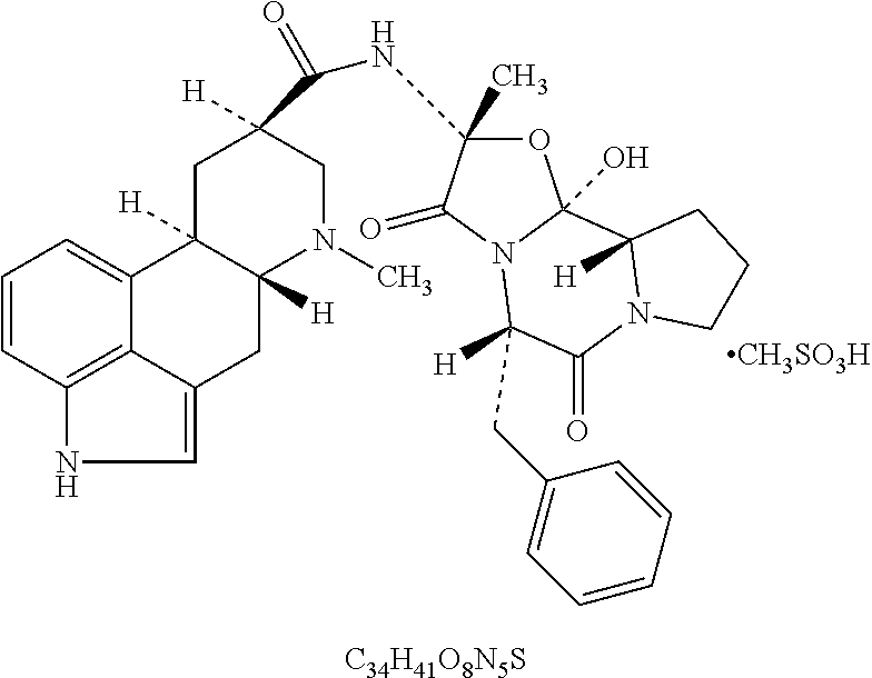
C1=CC2=C3C(=C1)C1([H])C([H])(CC3=CN2)N(C)CC(C(NC2(C)OC3(O)N(C2=O)C(CC2=CC=CC=C2)([H])C(=O)N2C3([H])CCC2)=O)([H])C1.[C34H41O8N5S]
